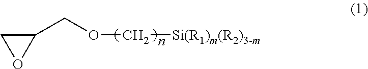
C1(COC[Si(R1)m(R2)3-m])CO1
